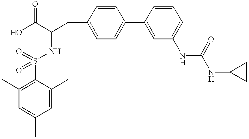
C(C(O)=O)(NS(=O)(=O)C1=C(C)C=C(C)C=C1C)CC1=CC=C(C2=CC(NC(=O)NC3CC3)=CC=C2)C=C1
